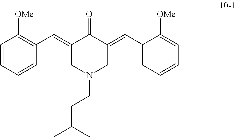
C1(=CC2=C([OMe])C=CC=C2)CN(CCC(C)C)CC(=CC2=CC=CC=C2[OMe])C1=O
